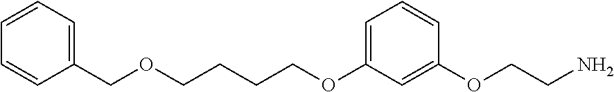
C1=C(OCCCCOCC2=CC=CC=C2)C=C(OCCN)C=C1
